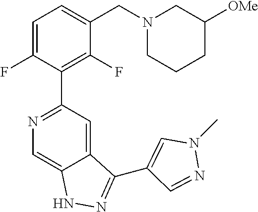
N1=C(C2=C(F)C(CN3CCCC([OMe])C3)=CC=C2F)C=C2C(=C1)NN=C2C1=CN(C)N=C1
